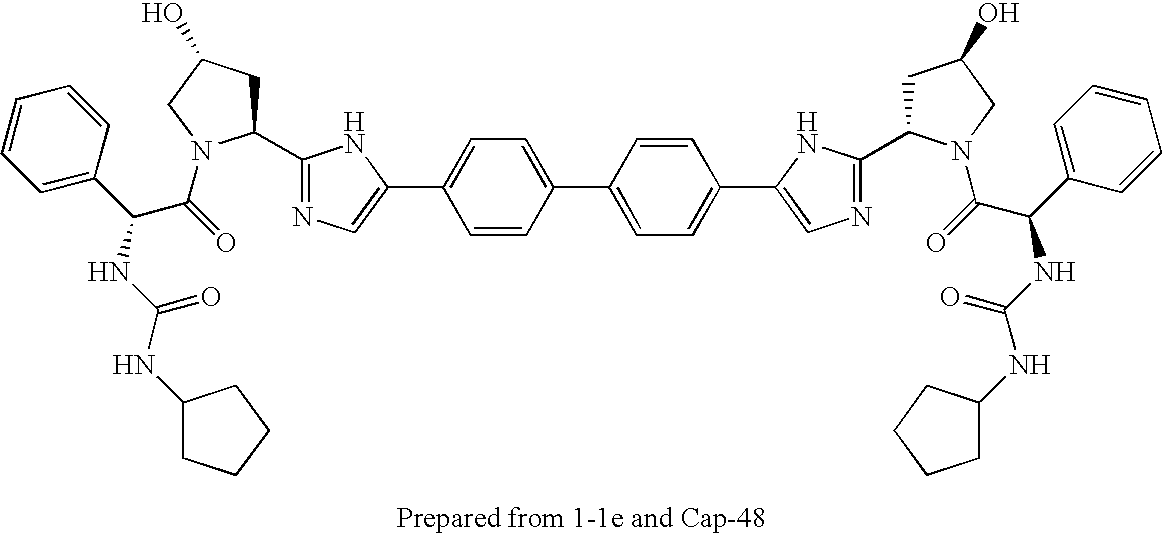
C1(C2CC(O)CN2C(=O)C(C2=CC=CC=C2)NC(NC2CCCC2)=O)=NC=C(C2=CC=C(C3=CC=C(C4=CN=C(C5CC(O)CN5C(=O)C(C5=CC=CC=C5)NC(NC5CCCC5)=O)N4)C=C3)C=C2)N1
